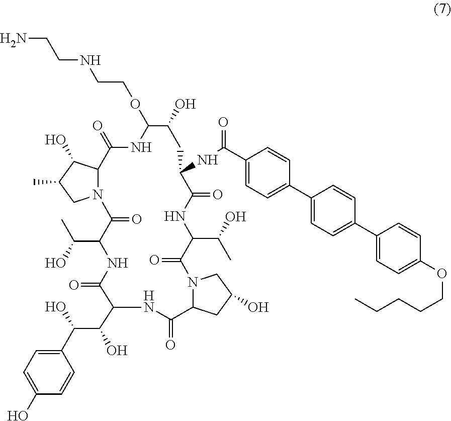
N12C(C(O)C(C)C1)C(=O)NC(OCCNCCN)C(O)CC(NC(C1=CC=C(C3=CC=C(C4=CC=C(OCCCCC)C=C4)C=C3)C=C1)=O)C(=O)NC(C(O)C)C(=O)N1C(CC(O)C1)C(=O)NC(C(C(C1=CC=C(O)C=C1)O)O)C(=O)NC(C(C)O)C2=O
